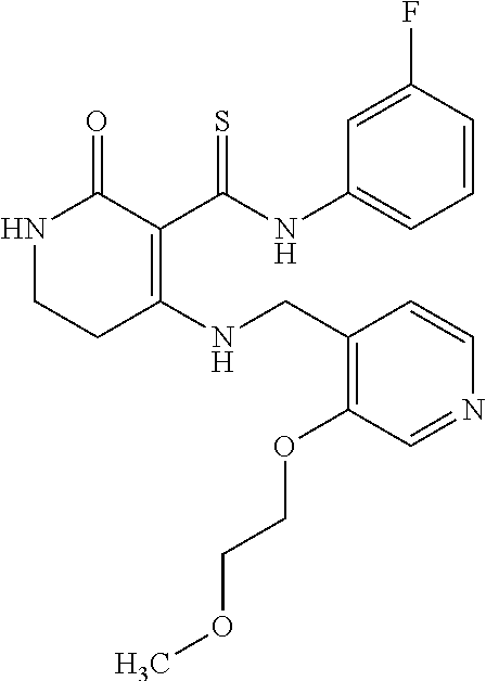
N1CCC(NCC2=C(OCCOC)C=NC=C2)=C(C(NC2=CC=CC(F)=C2)=S)C1=O
